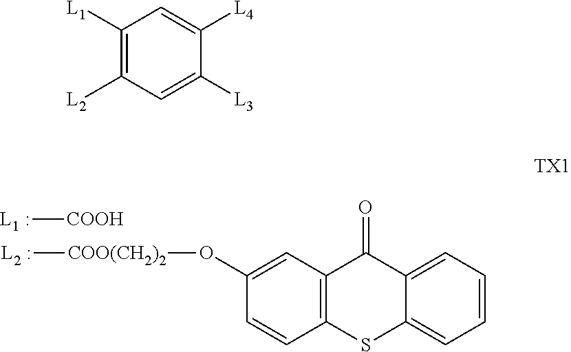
C1(O[COO(CH2)2][L2 :])=CC2=C(C=C1)SC1=CC=CC=C1C2=O.[L1 :][COOH].C1([L1])=C([L2])C=C([L3])C([L4])=C1
